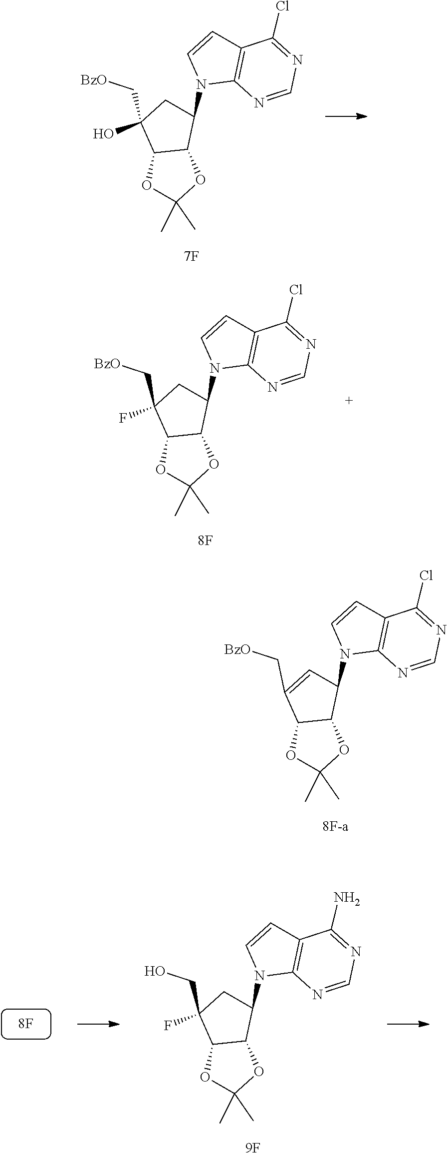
C1=NC2=C(C=CN2C2CC(C[BzO])(O)C3OC(C)(C)OC32)C(Cl)=N1.C1=NC2=C(C=CN2C2CC(C[BzO])(F)C3OC(C)(C)OC32)C(Cl)=N1.C1=NC2=C(C=CN2C2C=C(C[BzO])C3OC(C)(C)OC32)C(Cl)=N1.C1=NC2=C(C=CN2C2CC(CO)(F)C3OC(C)(C)OC32)C(N)=N1
